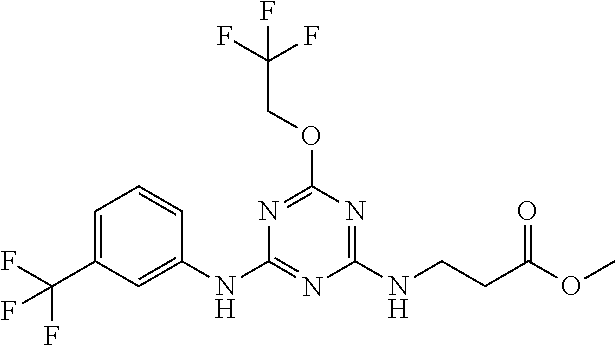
C1=CC(NC2=NC(NCCC(OC)=O)=NC(OCC(F)(F)F)=N2)=CC(C(F)(F)F)=C1
